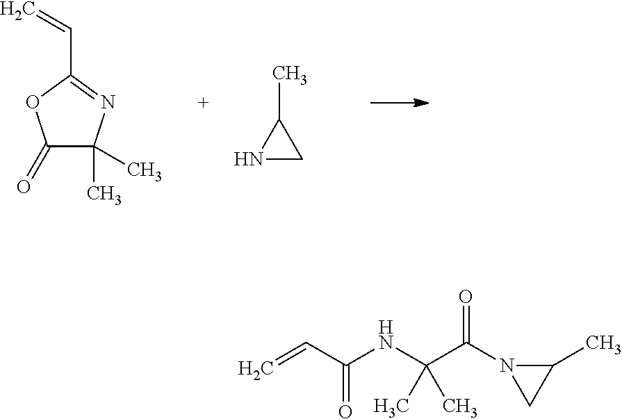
C1(=O)C(C)(C)N=C(C=C)O1.N1CC1C.C=CC(=O)NC(C)(C)C(=O)N1C(C)C1
